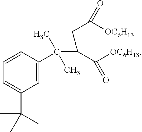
C1=C(C(C(C([OC6H13])=O)CC([OC6H13])=O)(C)C)C=CC=C1C(C)(C)C
